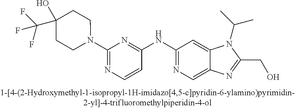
C(C1=NC2=CN=C(NC3=NC(N4CCC(O)(C(F)(F)F)CC4)=NC=C3)C=C2N1C(C)C)O
